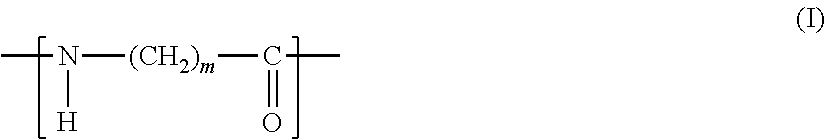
CN([H])[(CH2)m]C(C)=O
